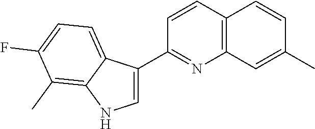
C1=C(C2=NC3=C(C=C2)C=CC(C)=C3)C2=CC=C(F)C(C)=C2N1
